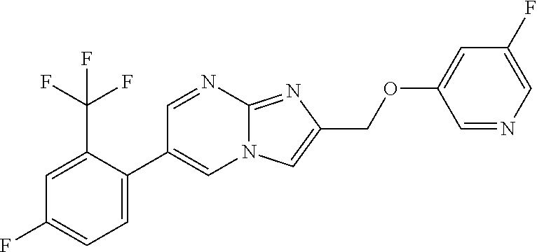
C1=C(C(F)(F)F)C(C2=CN3C(=NC(COC4=CC(F)=CN=C4)=C3)N=C2)=CC=C1F
